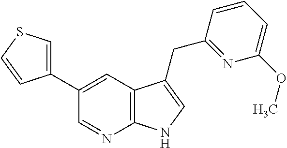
C1(C2=CC3=C(N=C2)NC=C3CC2=NC(OC)=CC=C2)=CSC=C1
